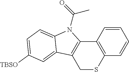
C12=C(C=CC=C1)SCC1=C2N(C(=O)C)C2=CC=C([TBSO])C=C12
